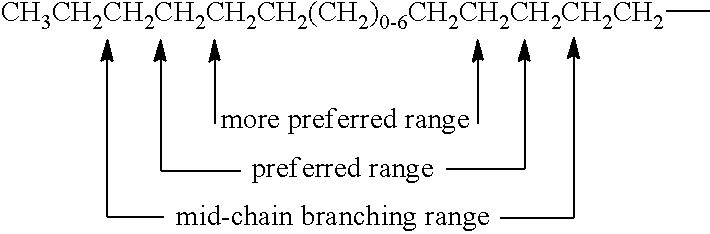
[CH3CH2CH2CH2CH2CH2(CH2)0-6CH2CH2CH2CH2CH2]C
